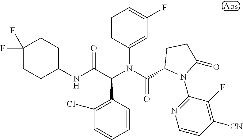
C1=CC(C(C(NC2CCC(F)(F)CC2)=O)N(C(=O)C2N(C3=NC=CC([CN])=C3F)C(=O)CC2)C2=CC(F)=CC=C2)=C(Cl)C=C1
